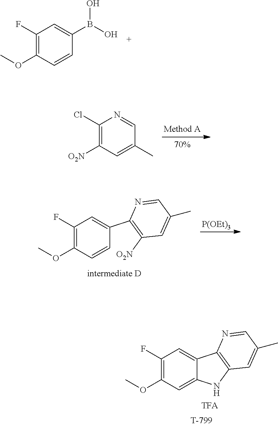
C1(F)=C(OC)C=C2C(=C1)C1=C(N2)C=C(C)C=N1.C1(F)=C(OC)C=CC(B(O)O)=C1.C1(Cl)=C([O2N])C=C(C)C=N1.C1(F)=C(OC)C=CC(C2=C([O2N])C=C(C)C=N2)=C1.[P(OEt)3]
